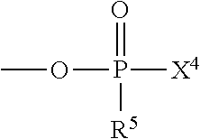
COP(=O)([R5])[X4]
